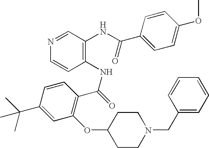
N1=CC(NC(C2=CC=C(OC)C=C2)=O)=C(NC(=O)C2=C(OC3CCN(CC4=CC=CC=C4)CC3)C=C(C(C)(C)C)C=C2)C=C1
